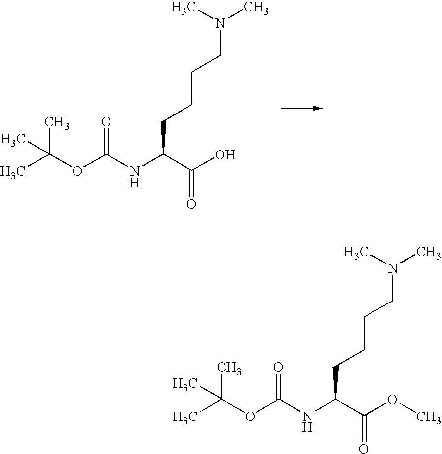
CC(OC(NC(C(O)=O)CCCCN(C)C)=O)(C)C.CC(OC(NC(C(OC)=O)CCCCN(C)C)=O)(C)C
